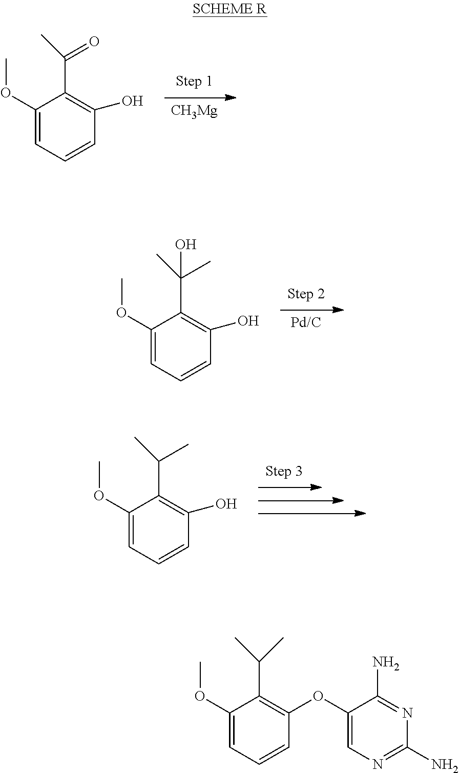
[CH3Mg].C1(OC)=CC=CC(O)=C1C(C)=O.[Pd/C].C1(OC)=CC=CC(O)=C1C(C)(C)O.C1(OC)=CC=CC(O)=C1C(C)C.O(C1=CN=C(N)N=C1N)C1=C(C(C)C)C(OC)=CC=C1
